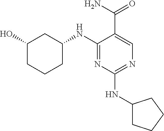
C1(NC2CC(O)CCC2)=NC(NC2CCCC2)=NC=C1C(N)=O
